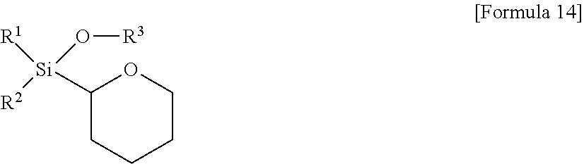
[R2][Si](O[R3])([R1])C1CCCCO1
